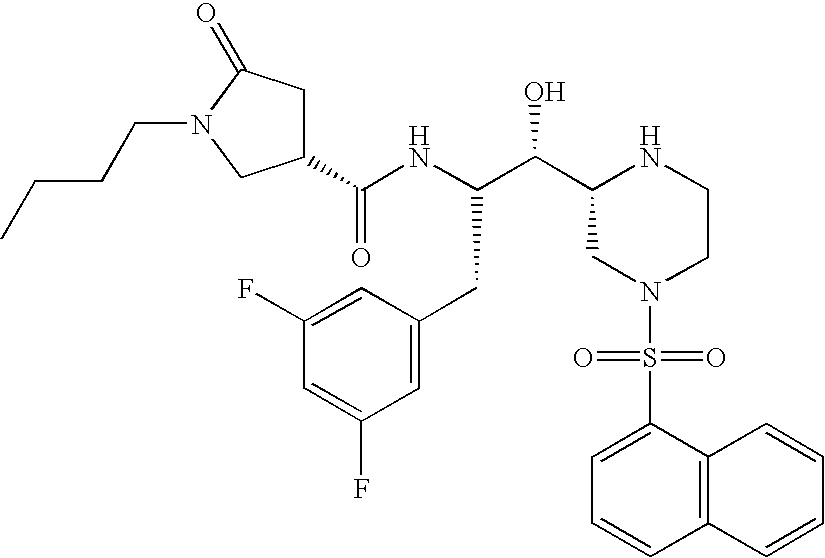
C1(C(NC(C(C2CN(S(=O)(=O)C3=CC=CC4=C3C=CC=C4)CCN2)O)CC2=CC(F)=CC(F)=C2)=O)CC(=O)N(CCCC)C1
